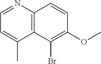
C1=NC2=C(C(C)=C1)C(Br)=C(OC)C=C2
